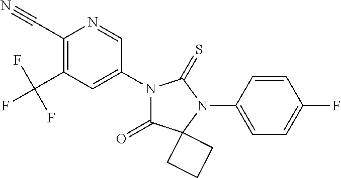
C1(C#N)=C(C(F)(F)F)C=C(N2C(=O)C3(N(C4=CC=C(F)C=C4)C2=S)CCC3)C=N1
